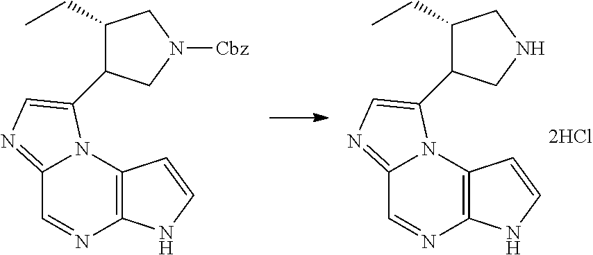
C12=NC=C(C3C(CC)CN([Cbz])C3)N1C1=C(N=C2)NC=C1.C12=NC=C(C3C(CC)CNC3)N1C1=C(N=C2)NC=C1
